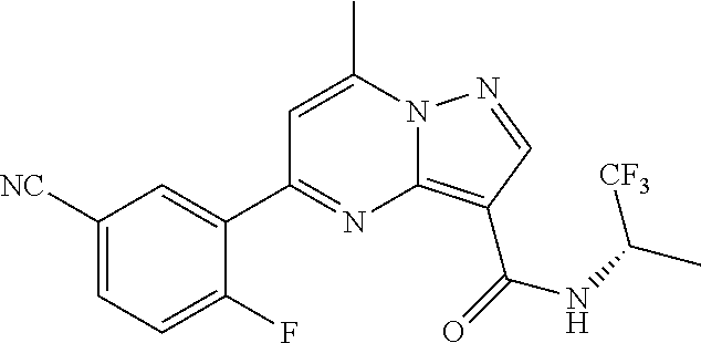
C1=C(C)N2C(=C(C(=O)NC(C)[CF3])C=N2)N=C1C1=CC([NC])=CC=C1F
